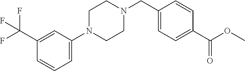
C1=C(N2CCN(CC3=CC=C(C(OC)=O)C=C3)CC2)C=C(C(F)(F)F)C=C1
